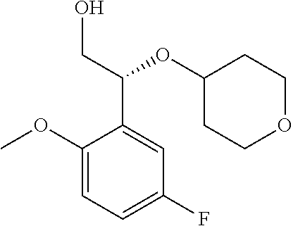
C1(OC)=CC=C(F)C=C1C(CO)OC1CCOCC1
